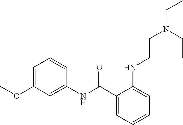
C1=CC=C(C(NC2=CC(OC)=CC=C2)=O)C(NCCN(CC)CC)=C1
